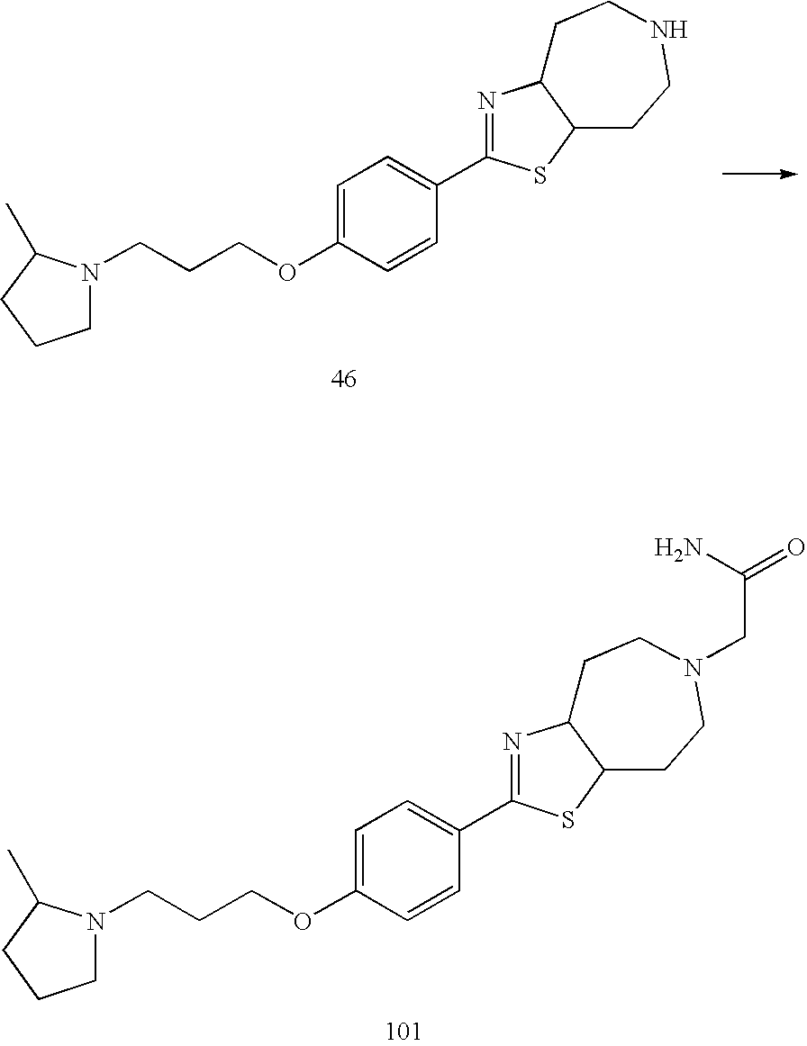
C1N(CCCOC2=CC=C(C3=NC4C(S3)CCNCC4)C=C2)C(C)CC1.C1N(CCCOC2=CC=C(C3=NC4C(S3)CCN(CC(=O)N)CC4)C=C2)C(C)CC1
